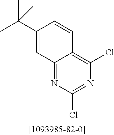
C1=C(C(C)(C)C)C=CC2=C(Cl)N=C(Cl)N=C12
